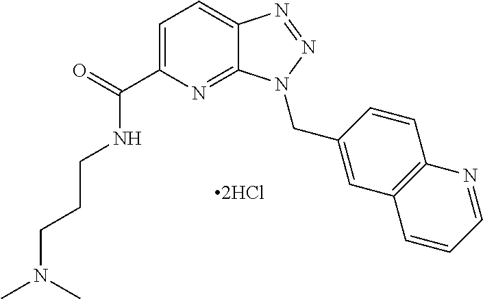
C(=O)(C1=CC=C2C(=N1)N(CC1=CC3=C(C=C1)N=CC=C3)N=N2)NCCCN(C)C.[2HCl]
